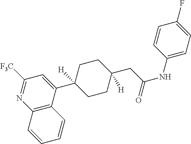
C12=C(C(C3([H])CCC(CC(NC4=CC=C(F)C=C4)=O)([H])CC3)=CC([F3C])=N1)C=CC=C2
